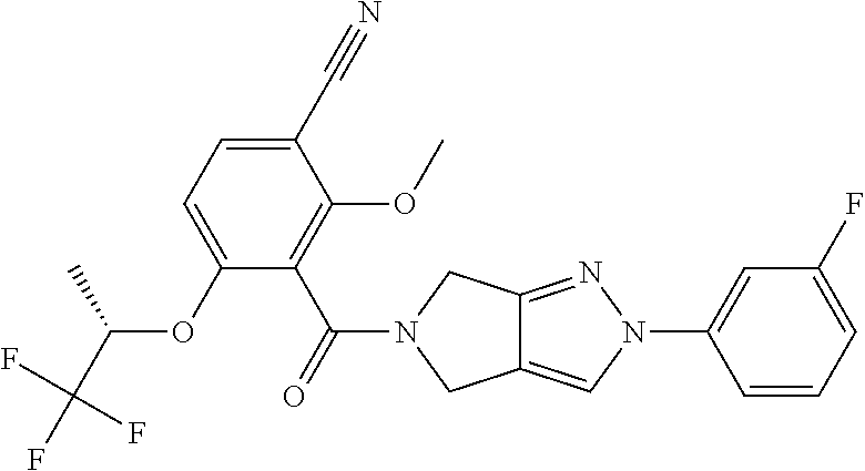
C1(C#N)=CC=C(OC(C(F)(F)F)C)C(C(=O)N2CC3=CN(C4=CC(F)=CC=C4)N=C3C2)=C1OC
